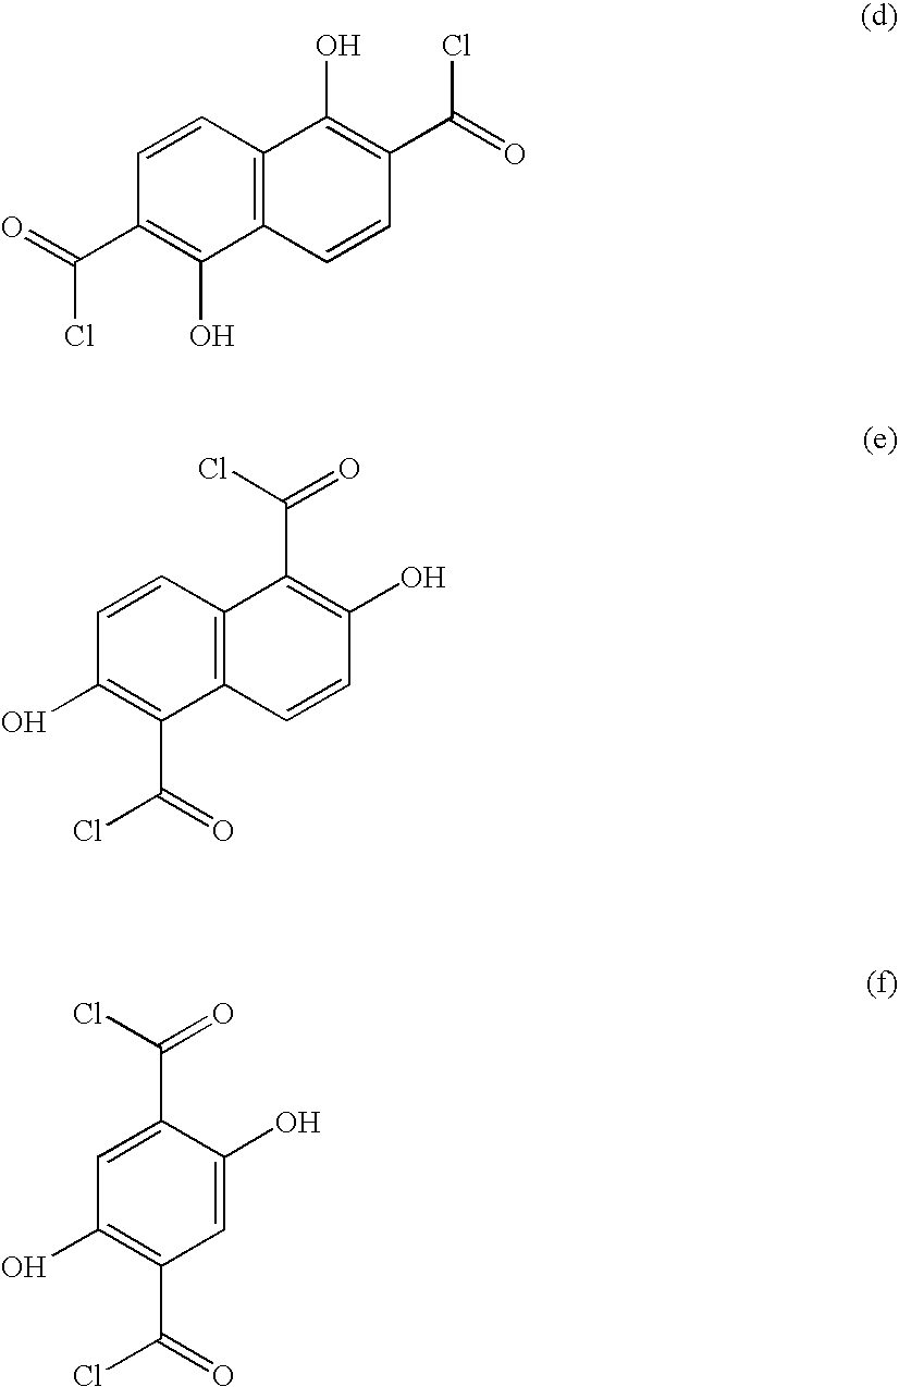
C1=CC(C(=O)Cl)=C(O)C2=C1C(O)=C(C(=O)Cl)C=C2.C1=CC(O)=C(C(Cl)=O)C2=C1C(C(Cl)=O)=C(O)C=C2.C1(C(Cl)=O)=CC(O)=C(C(Cl)=O)C=C1O
